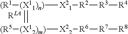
[(R1][(X11)n)](=[(X12)m)]([(R5])[X22][R6][R7][R8])[X21][R2][R3][R4]
